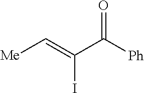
[Ph]C(C(=C[Me])I)=O
